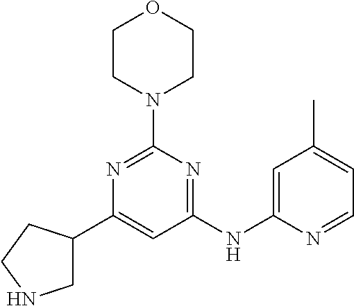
C1(C2CNCC2)=CC(NC2=CC(C)=CC=N2)=NC(N2CCOCC2)=N1
